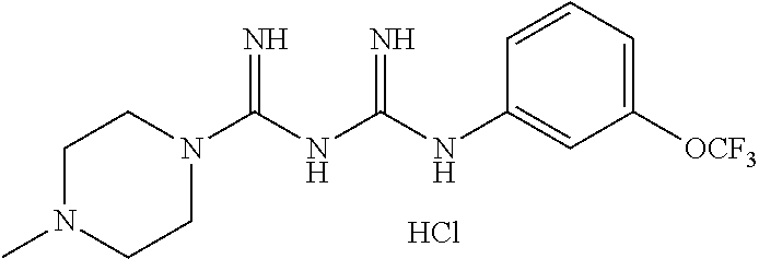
Cl.C1(NC(NC(N2CCN(C)CC2)=N)=N)=CC([OCF3])=CC=C1
